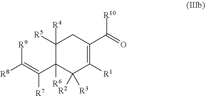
C1([R5])([R4])C(C(=C([R9])[R8])[R7])([R6])C([R2])([R3])C([R1])=C(C(=O)[R10])C1
